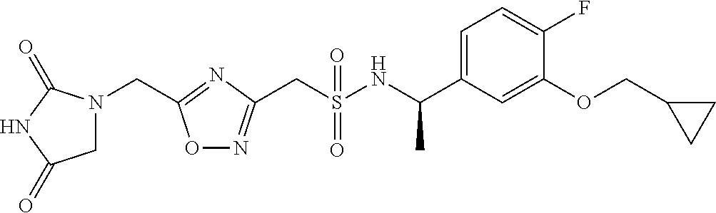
C(S(NC(C1=CC=C(F)C(OCC2CC2)=C1)C)(=O)=O)C1=NOC(CN2CC(=O)NC2=O)=N1
